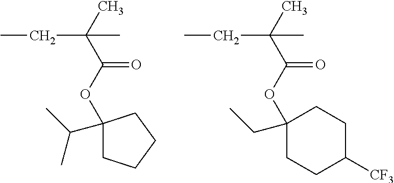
C1(C(C)C)(OC(=O)C(C)(C)CC)CCCC1.C1(CC)(OC(=O)C(C)(C)CC)CCC([CF3])CC1
